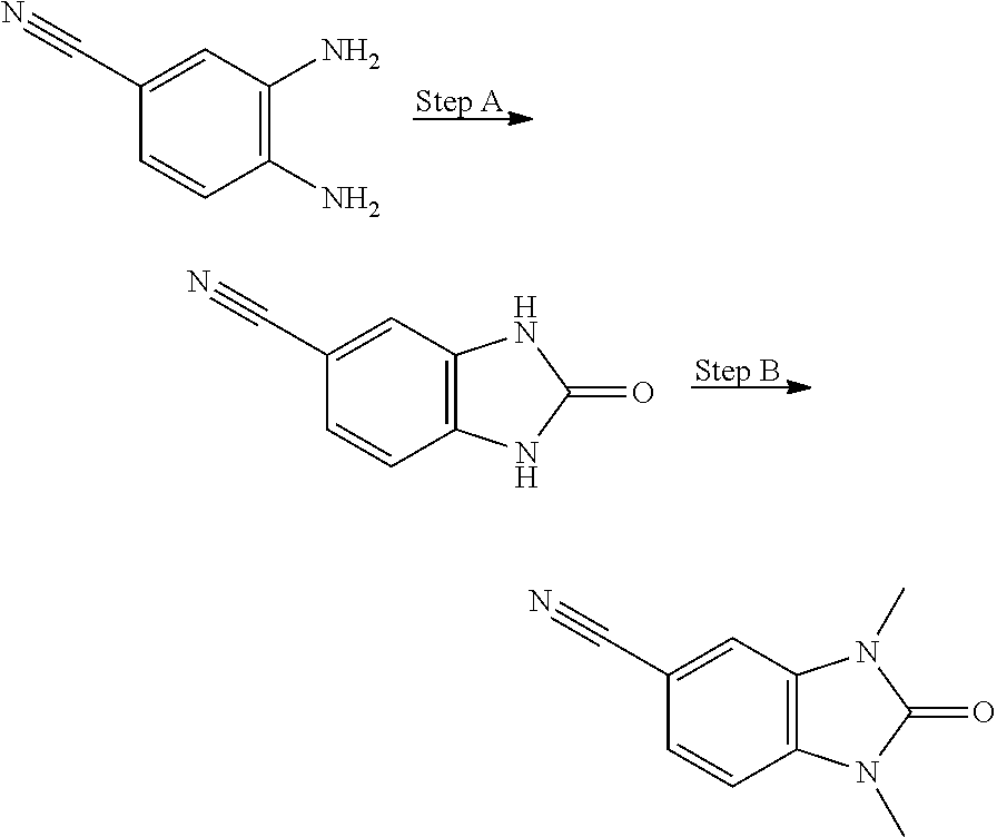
C1(N)=C(N)C=C(C#N)C=C1.C12=C(C=C(C#N)C=C1)NC(=O)N2.C12=C(C=C(C#N)C=C1)N(C)C(=O)N2C
